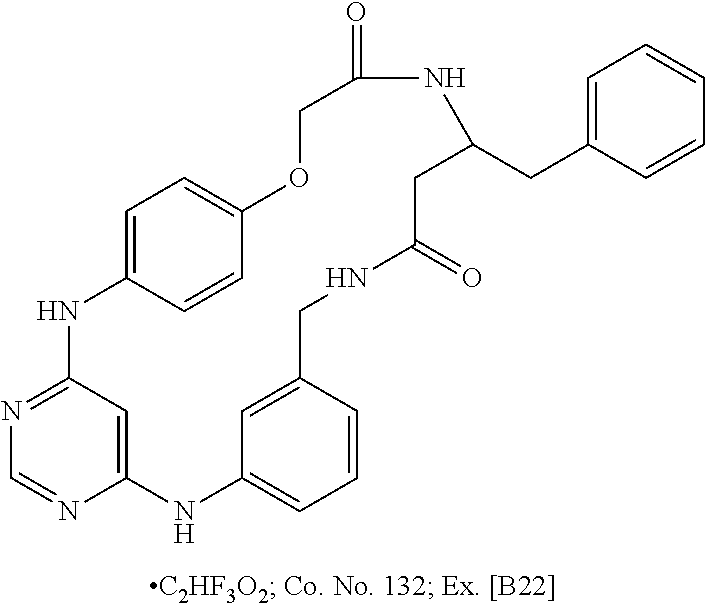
C12=CC(=NC=N1)NC1=CC=C(C=C1)OCC(=O)NC(CC1=CC=CC=C1)CC(=O)NCC1=CC(=CC=C1)N2
